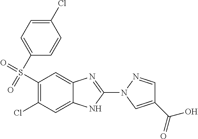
C1(S(=O)(=O)C2=CC=C(Cl)C=C2)=C(Cl)C=C2C(=C1)N=C(N1C=C(C(=O)O)C=N1)N2
